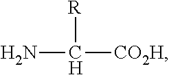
NC([R])[CO2H]
